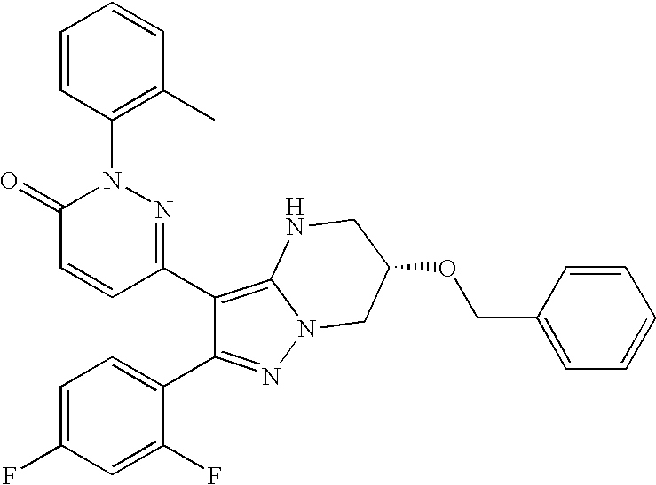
C1(C2=C3N(N=C2C2=CC=C(F)C=C2F)CC(OCC2=CC=CC=C2)CN3)=NN(C2=C(C)C=CC=C2)C(=O)C=C1
